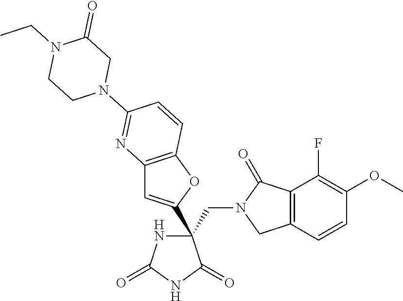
C(C1(C2=CC3=C(O2)C=CC(N2CC(=O)N(CC)CC2)=N3)NC(=O)NC1=O)N1CC2=C(C1=O)C(F)=C(OC)C=C2
